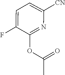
C1(F)=CC=C([CN])N=C1OC(=O)C
